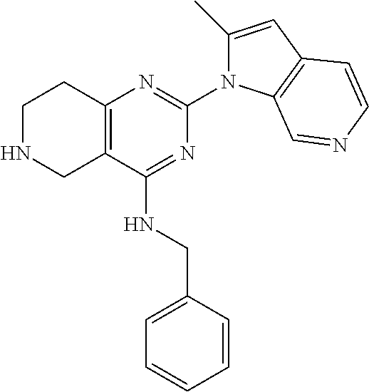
C12=C(C(NCC3=CC=CC=C3)=NC(N3C(C)=CC4=C3C=NC=C4)=N1)CNCC2
